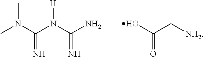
CN(C(N(C(N)=N)[H])=N)C.OC(C[NH2])=O
